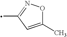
O1C(C)=CC(C)=N1
